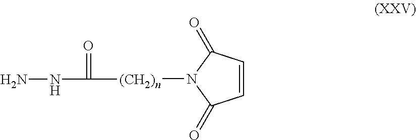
C1=CC(=O)N([(CH2)n]C(NN)=O)C1=O
